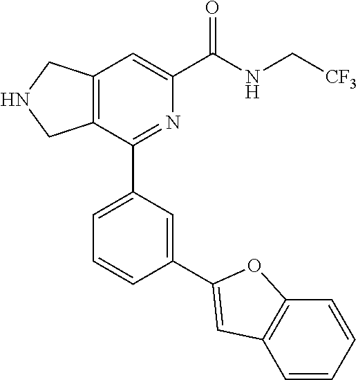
C12=C(C(C3=CC=CC(C4=CC5=C(C=CC=C5)O4)=C3)=NC(C(NC[CF3])=O)=C1)CNC2
